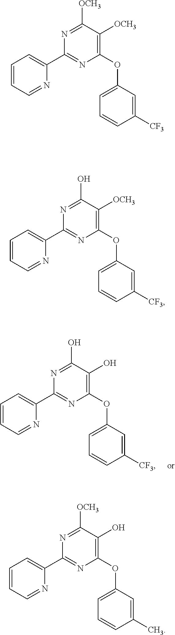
C1=CC=NC(C2=NC(OC3=CC=CC([CF3])=C3)=C(O)C(O)=N2)=C1.C1=CC=NC(C2=NC(OC3=CC=CC([CF3])=C3)=C([OCH3])C([OCH3])=N2)=C1.C1=CC=NC(C2=NC(OC3=CC=CC([CF3])=C3)=C([OCH3])C(O)=N2)=C1.C1=CC=NC(C2=NC(OC3=CC=CC(C)=C3)=C(O)C([OCH3])=N2)=C1
